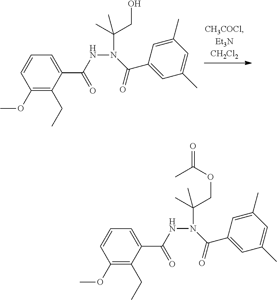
N(N(C(C1=CC(C)=CC(C)=C1)=O)C(C)(COC(=O)C)C)C(C1=CC=CC(OC)=C1CC)=O.N(N(C(C1=CC(C)=CC(C)=C1)=O)C(C)(CO)C)C(C1=CC=CC(OC)=C1CC)=O
